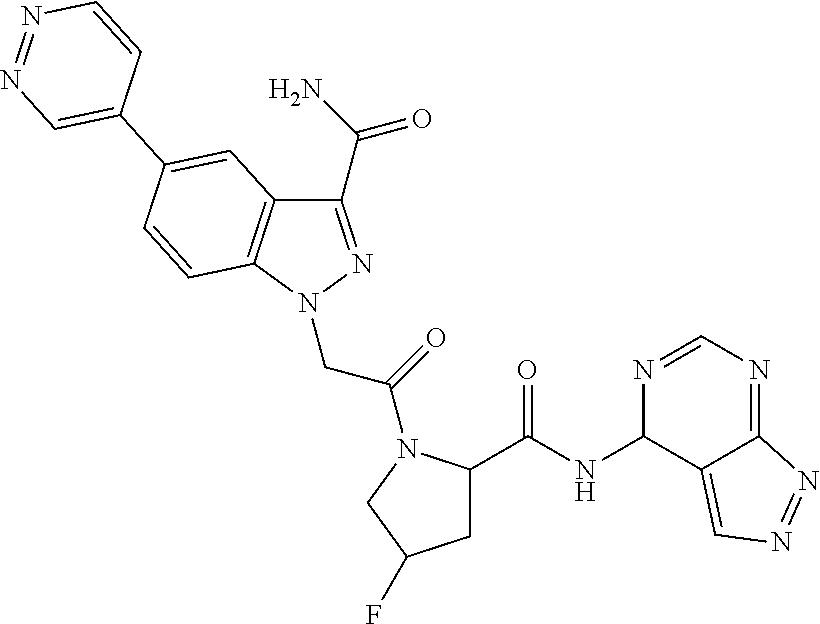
C1(C(=O)N)=NN(CC(=O)N2C(C(NC3C4=CN=NC4=NC=N3)=O)CC(F)C2)C2=C1C=C(C1=CN=NC=C1)C=C2
